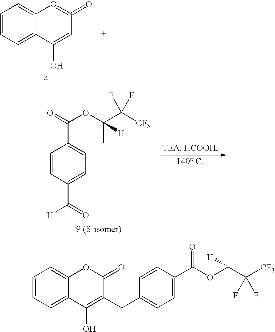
C1=C2C(=CC=C1)C(O)=CC(=O)=O2.C(C1=CC=C(C(=O)[H])C=C1)(OC(C)(C([CF3])(F)F)[H])=O.C1=CC=C2C(=C1)OC(=O)C(CC1=CC=C(C(=O)OC(C)(C([CF3])(F)F)[H])C=C1)=C2O
